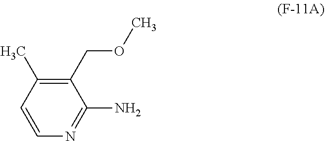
C1(COC)=C(C)C=CN=C1N
